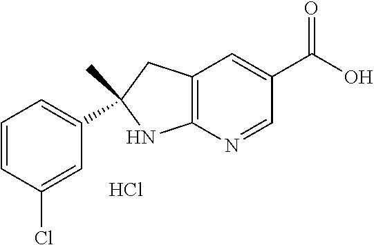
C1(C2=CC=CC(Cl)=C2)(C)NC2=C(C1)C=C(C(O)=O)C=N2.Cl
